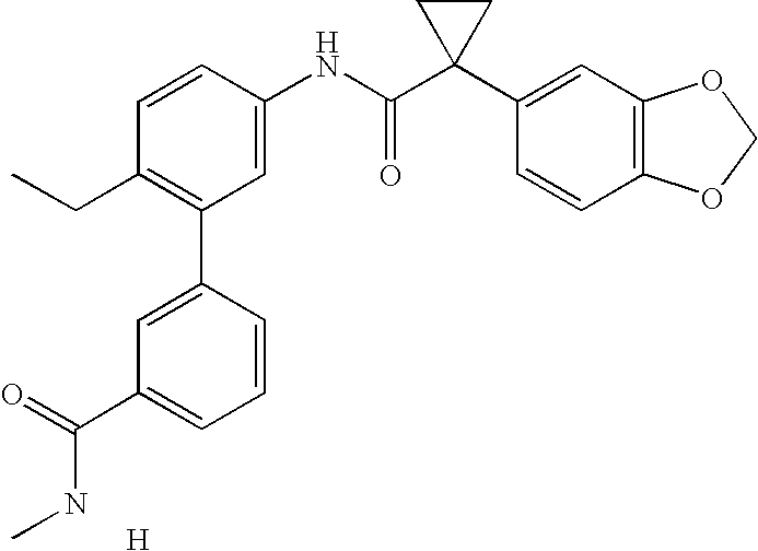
C1=CC(NC(C2(C3=CC4=C(C=C3)OCO4)CC2)=O)=CC(C2=CC(C(=O)NC)=CC=C2)=C1CC.[H]
